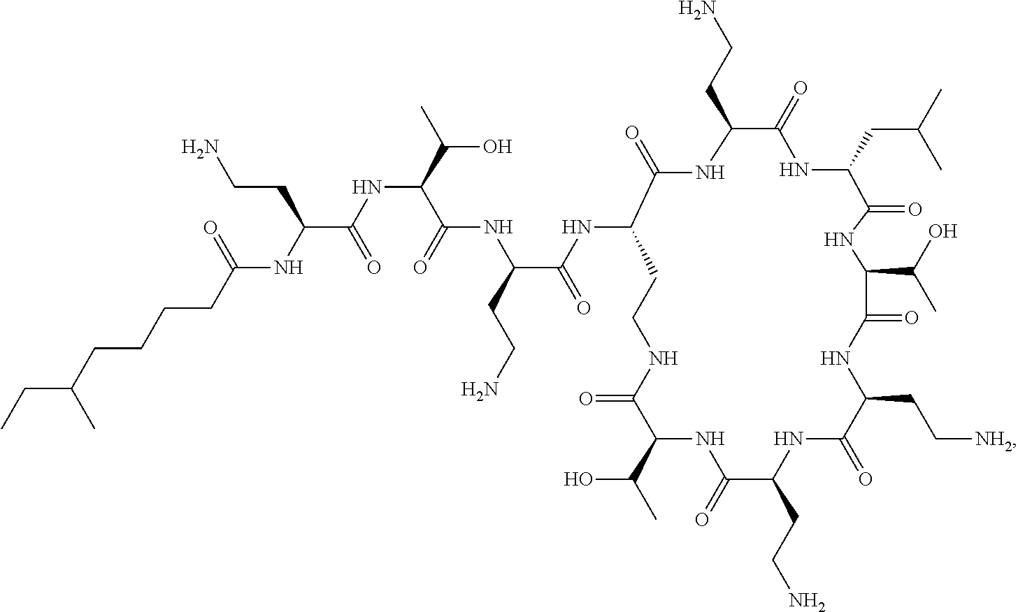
C(NC(C(NC1C(=O)NC(CCN)C(=O)NC(CC(C)C)C(=O)NC(C(O)C)C(=O)NC(CC[NH2])C(=O)NC(CCN)C(=O)NC(C(C)O)C(=O)NCC1)=O)CCN)(C(C(C)O)NC(C(NC(CCCCC(CC)C)=O)CCN)=O)=O
